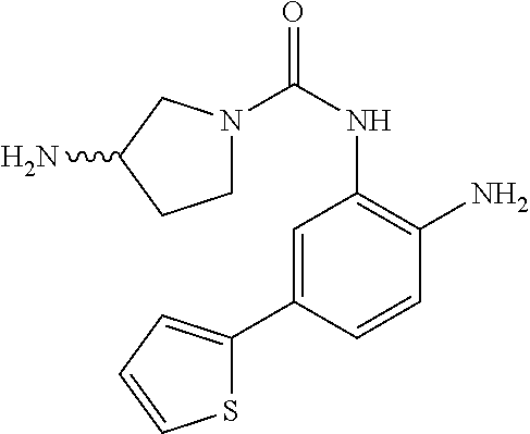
N1(C(NC2=C(N)C=CC(C3=CC=CS3)=C2)=O)CCC(N)C1
